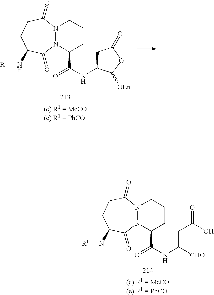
N12N(C(C(NC([CHO])CC(=O)O)=O)CCC1)C(=O)C(N[R1])CCC2=O.N12N(C(C(NC3C([OBn])OC(=O)C3)=O)CCC1)C(=O)C(N[R1])CCC2=O
